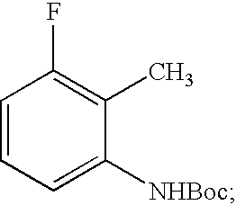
C1=CC=C([NHBoc])C(C)=C1F
